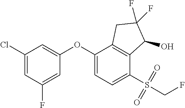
C1(OC2=CC=C(S(CF)(=O)=O)C3=C2CC(F)(F)C3O)=CC(Cl)=CC(F)=C1
